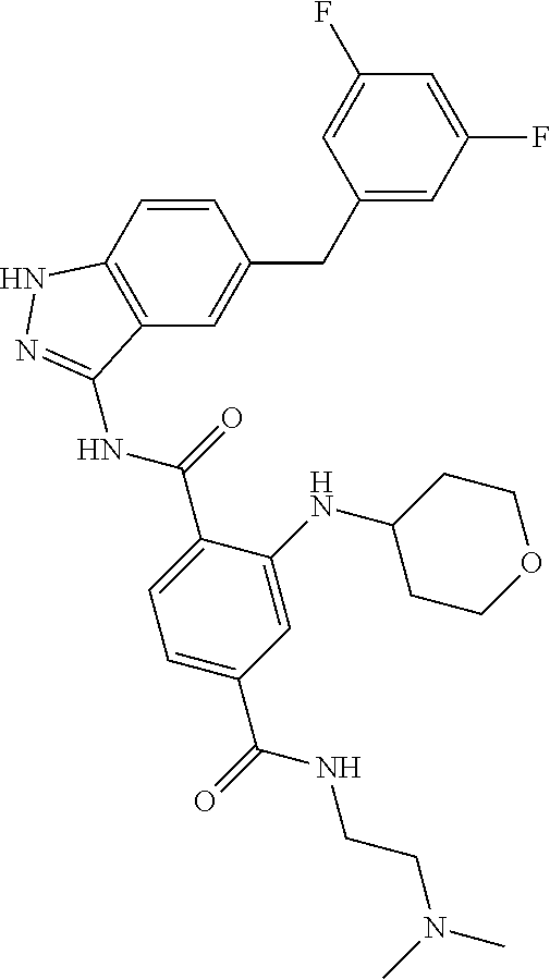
C1(CC2=CC3=C(C=C2)NN=C3NC(=O)C2=CC=C(C(=O)NCCN(C)C)C=C2NC2CCOCC2)=CC(F)=CC(F)=C1
